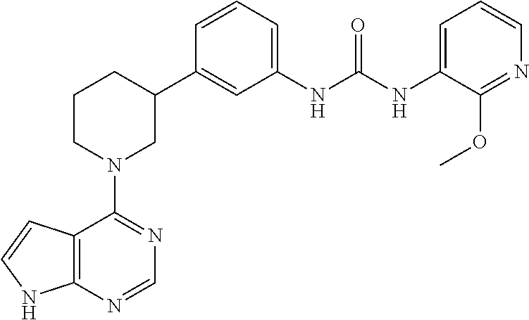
C12=C(NC=C1)N=CN=C2N1CC(C2=CC(NC(NC3=CC=CN=C3OC)=O)=CC=C2)CCC1
